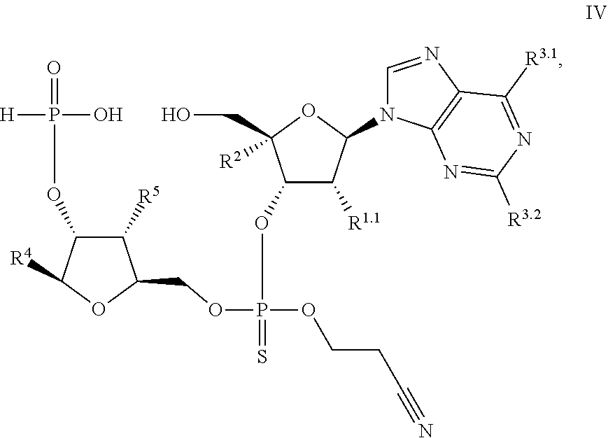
[R4]C1C(OP(O)([H])=O)C([R5])C(COP(OCCC#N)(=S)OC2C([R1.1])C(N3C4=C(C([R3.1])=NC([R3.2])=N4)N=C3)OC2(CO)[R2])O1
